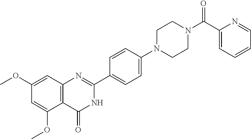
C12=C(C=C(OC)C=C1OC)N=C(C1=CC=C(N3CCN(C(C4=CC=CC=N4)=O)CC3)C=C1)NC2=O
